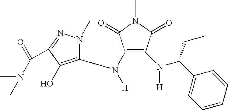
N([H])(C1=C(N(C(C2=CC=CC=C2)CC)[H])C(=O)N(C)C1=O)C1=C(O)C(C(=O)N(C)C)=NN1C
